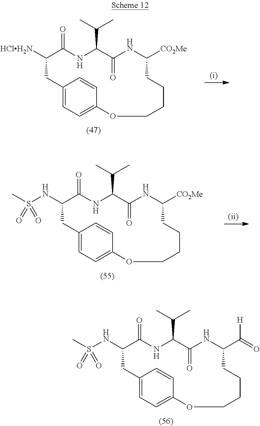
C1([CO2Me])CCCCOC2=CC=C(CC([HClH2N])C(=O)NC(C(C)C)C(=O)N1)C=C2.C1([CO2Me])CCCCOC2=CC=C(CC(NS(C)(=O)=O)C(=O)NC(C(C)C)C(=O)N1)C=C2.C1(C(=O)[H])CCCCOC2=CC=C(CC(NS(C)(=O)=O)C(=O)NC(C(C)C)C(=O)N1)C=C2
